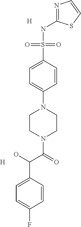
[H].[H].C1=CC(C(C(N2CCN(C3=CC=C(S(NC4=NC=CS4)(=O)=O)C=C3)CC2)=O)O)=CC=C1F
